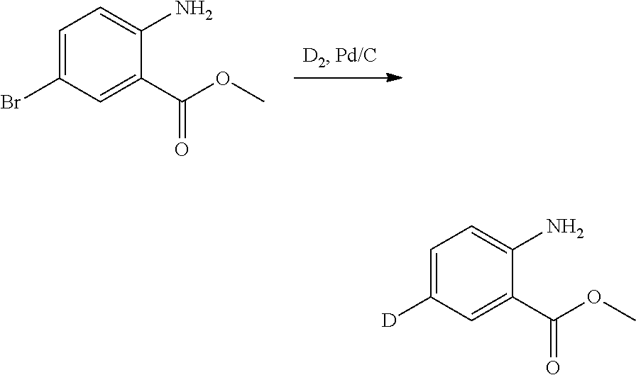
C1=C(Br)C=C(C(OC)=O)C(N)=C1.C1=C([D])C=C(C(OC)=O)C(N)=C1
